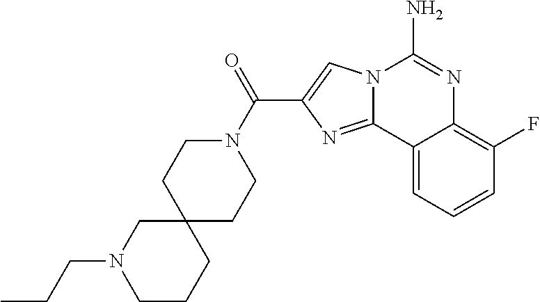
N12C(=NC(C(N3CCC4(CC3)CN(CCC)CCC4)=O)=C1)C1=CC=CC(F)=C1N=C2N
